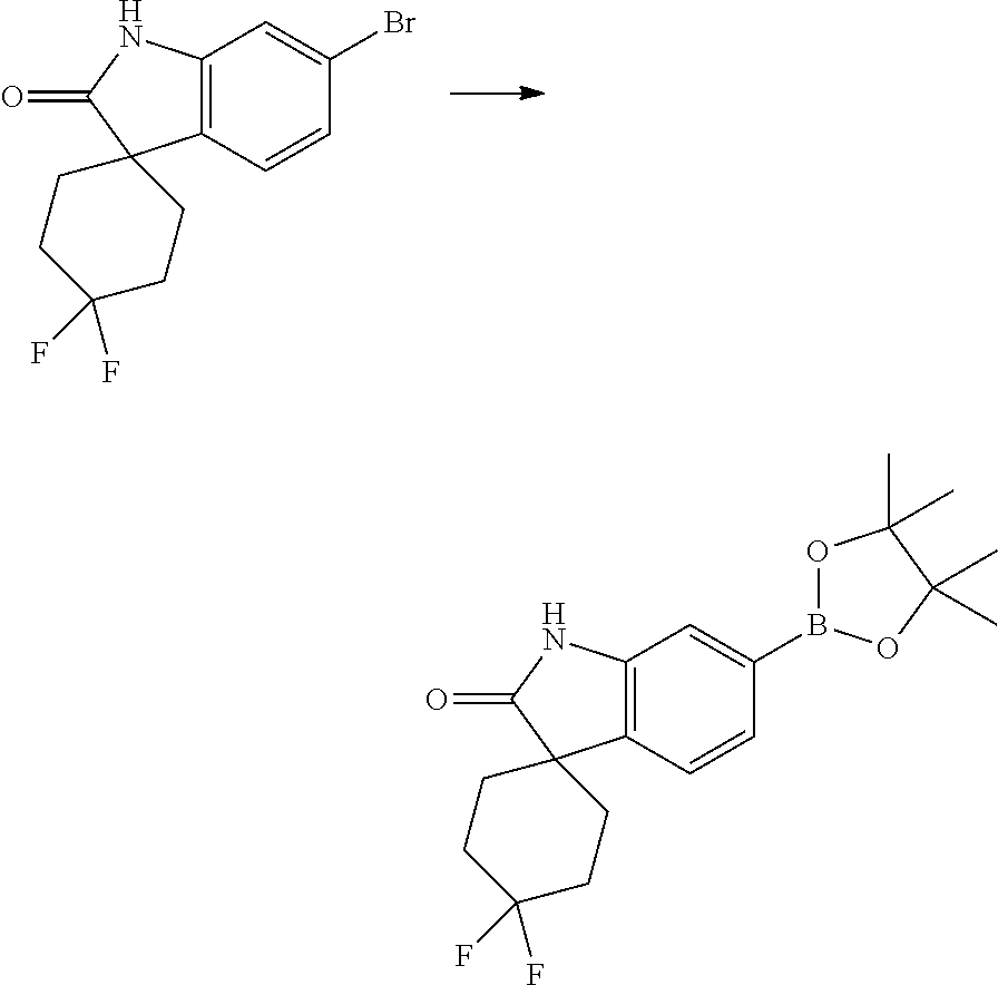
C12=C(C=CC(Br)=C1)C1(C(=O)N2)CCC(F)(F)CC1.C12=C(C=CC(B3OC(C)(C)C(C)(C)O3)=C1)C1(C(=O)N2)CCC(F)(F)CC1
